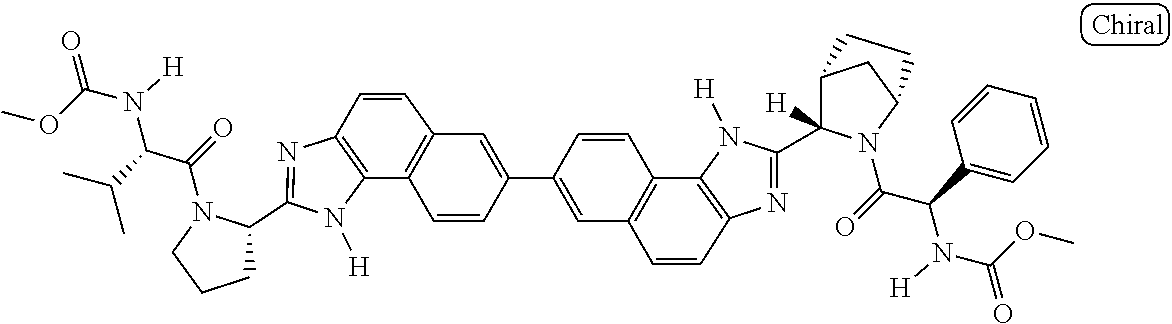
C12=C(N=C(C3CCCN3C(=O)C(C(C)C)N([H])C(OC)=O)N1[H])C=CC1=C2C=CC(C2=CC3=C(C4=C(N=C(C5([H])C6CC(N5C(=O)C(C5=CC=CC=C5)N([H])C(OC)=O)CC6)N4[H])C=C3)C=C2)=C1
